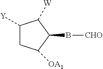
C1([Y])CC([OA1])C(B[CHO])C1[W]
